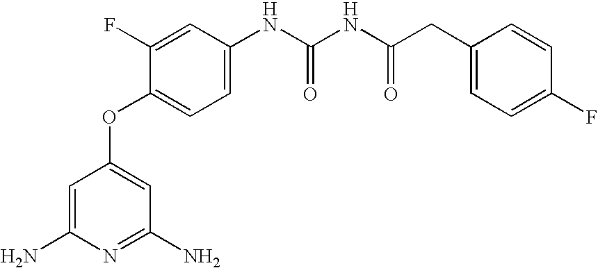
NC1=CC(OC2=CC=C(NC(NC(CC3=CC=C(F)C=C3)=O)=O)C=C2F)=CC(N)=N1
